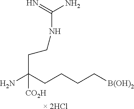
[ 2HCl].C(CC(N)([CO2H])CCCC[B(OH)2])NC(N)=N
